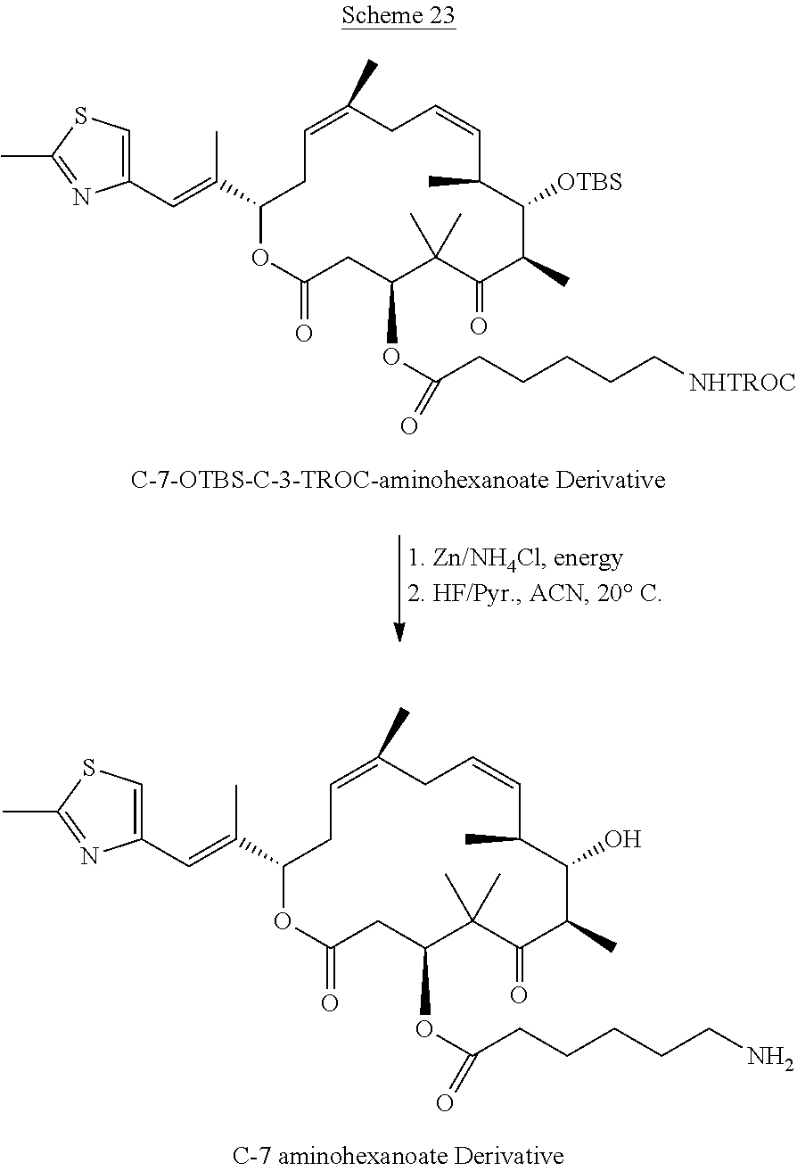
C1(C=C(C2OC(=O)CC(OC(=O)CCCCCN)C(C)(C)C(=O)C(C)C(O)C(C)C=CCC(C)=CC2)C)=CSC(C)=N1.C1(C=C(C2OC(=O)CC(OC(=O)CCCCC[NHTROC])C(C)(C)C(=O)C(C)C([OTBS])C(C)C=CCC(C)=CC2)C)=CSC(C)=N1
